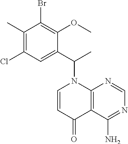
BrC1=C(OC)C(C(C)N2C=CC(=O)C3=C2N=CN=C3N)=CC(Cl)=C1C
